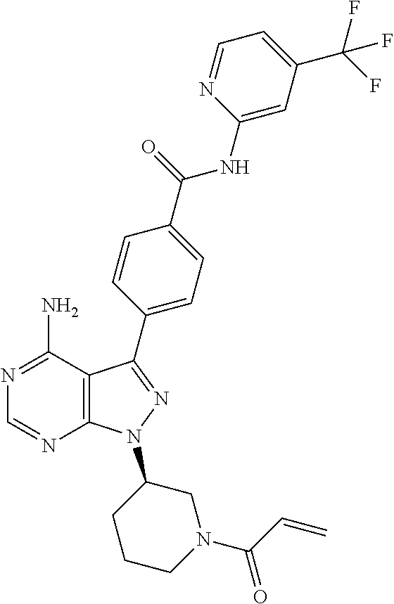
C1=NC2=C(C(N)=N1)C(C1=CC=C(C(=O)NC3=CC(C(F)(F)F)=CC=N3)C=C1)=NN2C1CCCN(C(C=C)=O)C1
